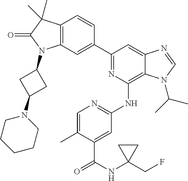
C12=C(C=C(C3=NC(NC4=NC=C(C)C(C(NC5(CF)CC5)=O)=C4)=C4C(=C3)N=CN4C(C)C)C=C1)N(C1CC(N3CCCCC3)C1)C(=O)C2(C)C
